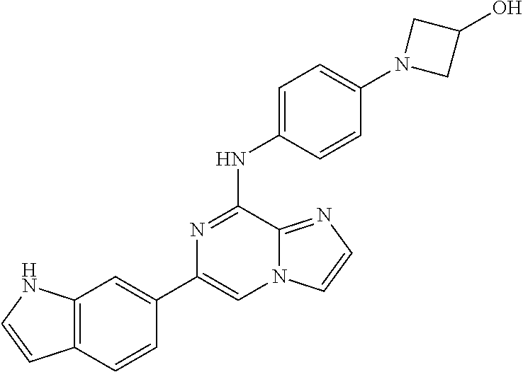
C1(C2=CC3=C(C=C2)C=CN3)=CN2C(=NC=C2)C(NC2=CC=C(N3CC(O)C3)C=C2)=N1
